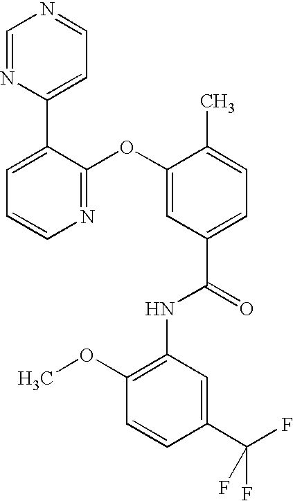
N1=C(OC2=CC(C(=O)NC3=C(OC)C=CC(C(F)(F)F)=C3)=CC=C2C)C(C2=CC=NC=N2)=CC=C1
